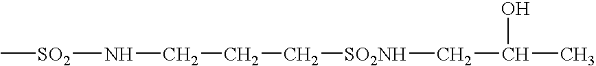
[SO2](NCCC[SO2NH]CC(C)O)C
